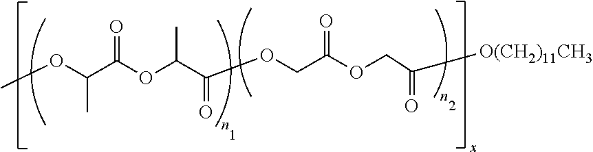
C(C)(OC)C(OC(C(OCC(OCC([O(CH2)11CH3])=O)=O)=O)C)=O
